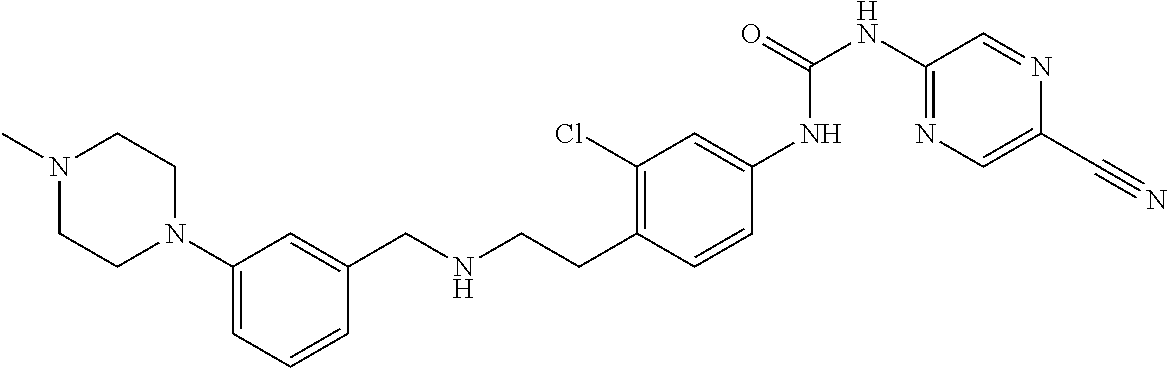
C1(N2CCN(C)CC2)=CC=CC(CNCCC2=C(Cl)C=C(NC(NC3=NC=C(C#N)N=C3)=O)C=C2)=C1
